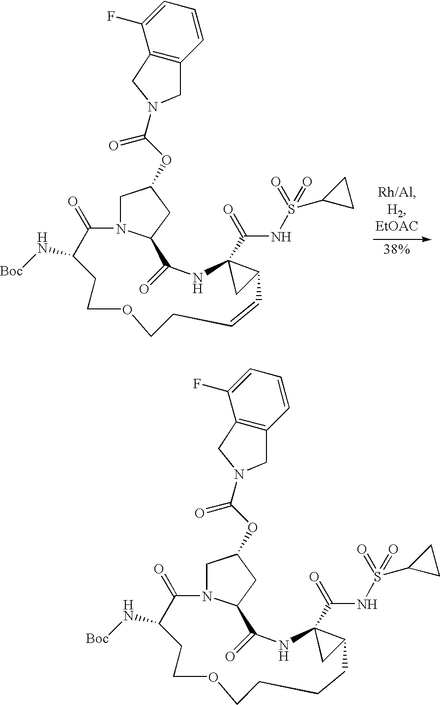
C1(=O)N2CC(OC(=O)N3CC4=C(C3)C(F)=CC=C4)CC2C(=O)NC2(C(NS(=O)(=O)C3CC3)=O)C(C=CCCOCCC1N[Boc])C2.C1(=O)N2CC(OC(=O)N3CC4=C(C3)C(F)=CC=C4)CC2C(=O)NC2(C(NS(=O)(=O)C3CC3)=O)C(CCCCOCCC1N[Boc])C2
